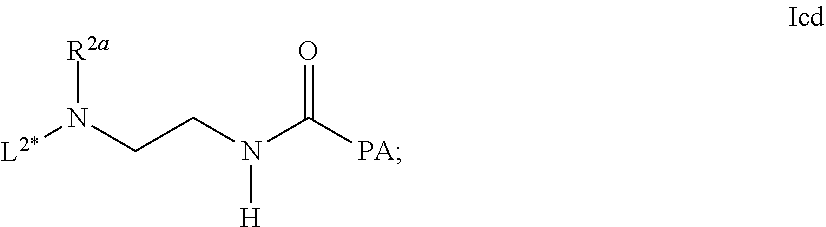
C([PA])(=O)N(CCN([L2*])[R2a])[H]
